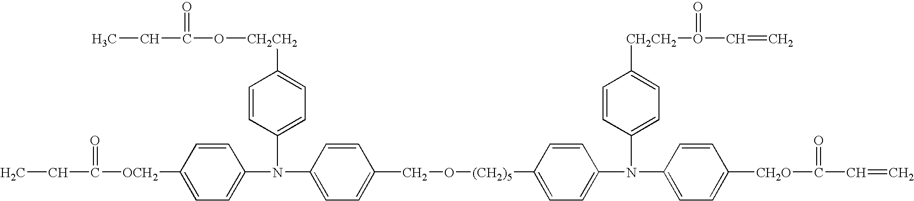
[OCH2](C1=CC=C(N(C2=CC=C(CO[(CH2)5]C3=CC=C(N(C4=CC=C([CH2O]C(=O)C=C)C=C4)C4=CC=C([CH2CH2]O(=O)C=C)C=C4)C=C3)C=C2)C2=CC=C([CH2CH2]OC(=O)CC)C=C2)C=C1)C(=O)CC
